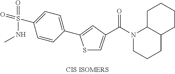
S1C=C(C(N2CCCC3C2CCCC3)=O)C=C1C1=CC=C(S(=O)(NC)=O)C=C1
